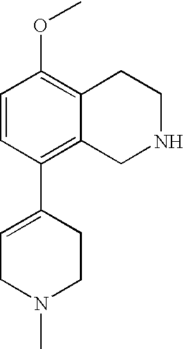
O(C1=C2C(=C(C3=CCN(C)CC3)C=C1)CNCC2)C
